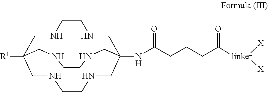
[linker](C(CCCC(NC12CNCCNCC([R1])(CNCCNC1)CNCCNC2)=O)=O)([X])[X]
